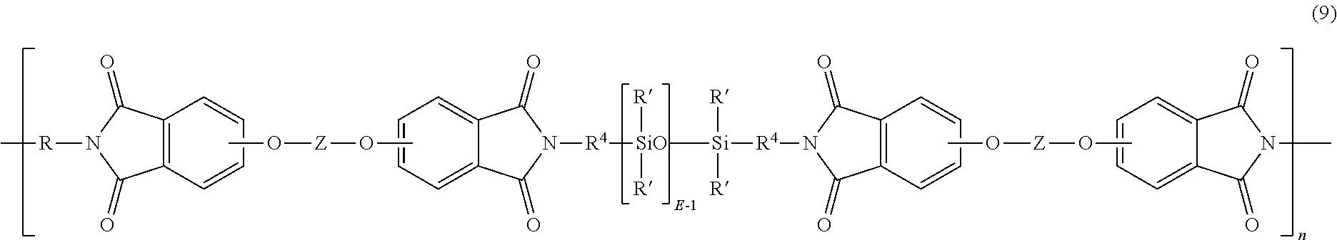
C12=C(C=CC=C1)C(=O)N([R]C)C2=O.C12=CC=CC=C1C(=O)N([R4][SiO]([R])([R])[Si]([R4]N1C(=O)C3=C(C1=O)C=CC=C3)([R])[R])C2=O.O([Z]OC)C.C12=CC=CC=C1C(=O)N(C)C2=O.O([Z]OC)C
